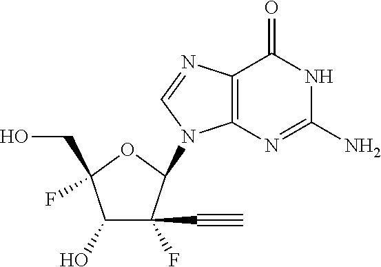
C1(O)C(F)(C#C)C(N2C3=C(C(=O)NC(N)=N3)N=C2)OC1(F)CO
